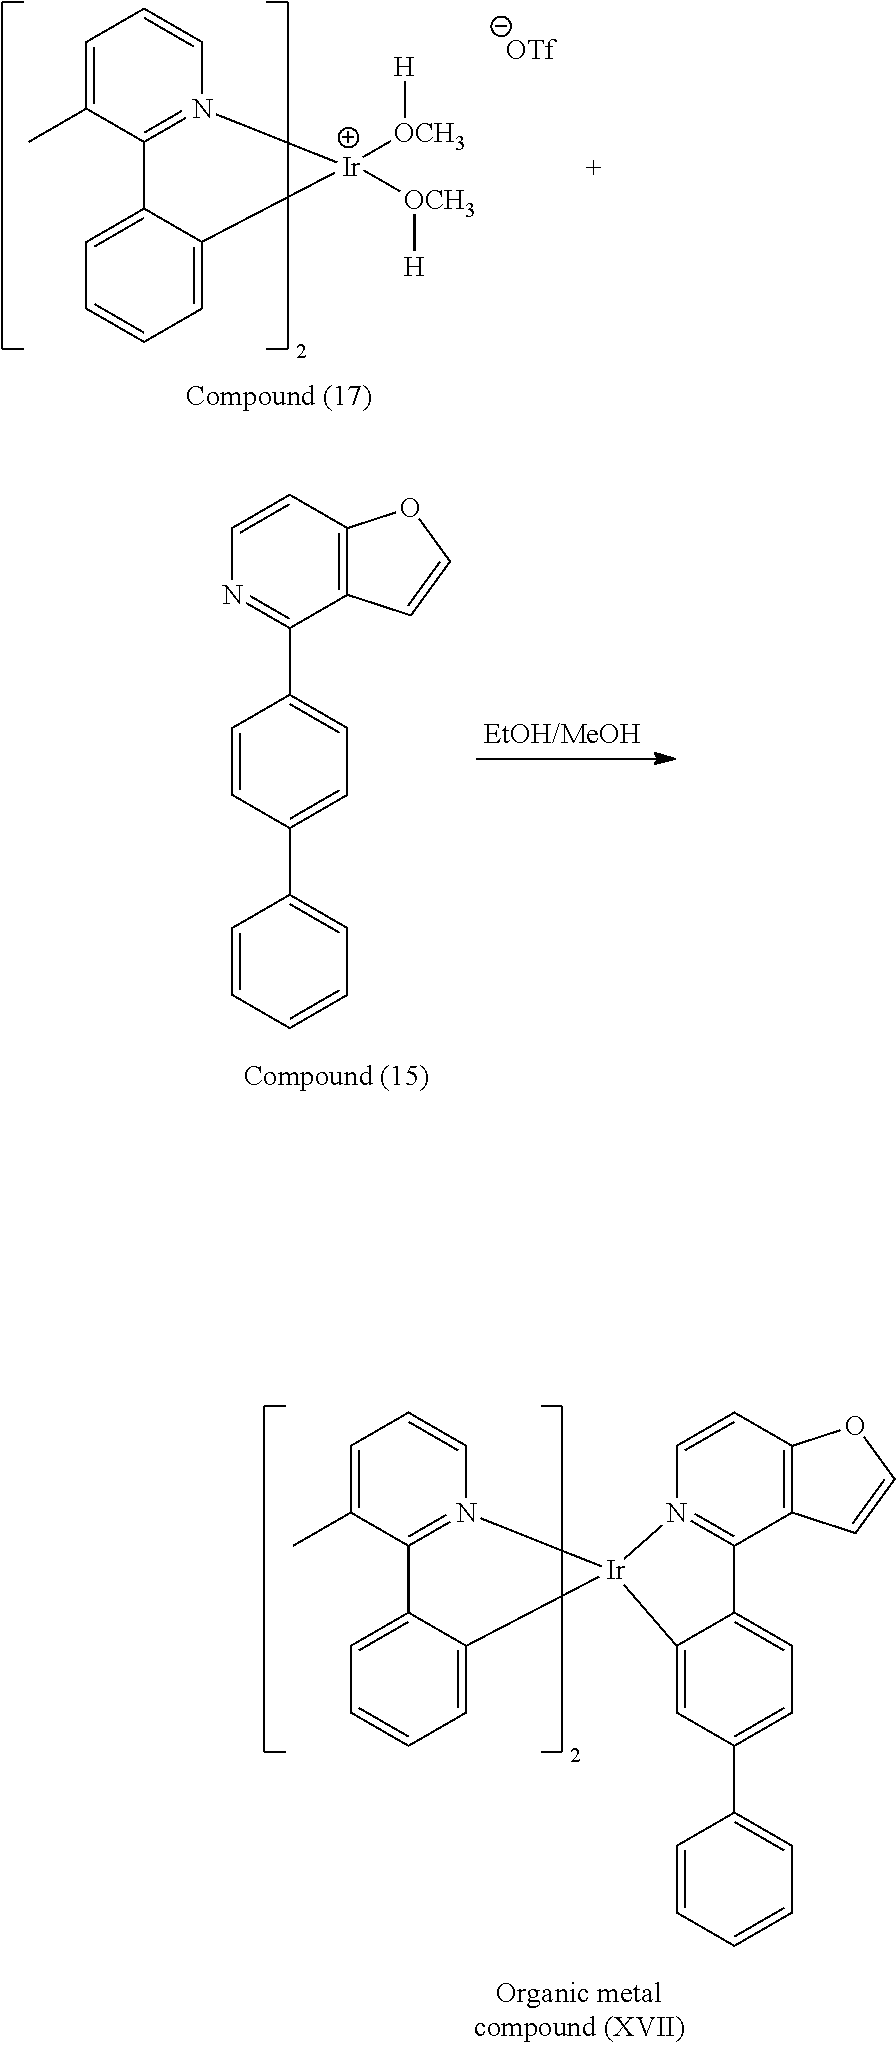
C12=C(C=CN=C1C1=CC=C(C3=CC=CC=C3)C=C1)OC=C2.C1=C(C)C2=N(C=C1)[Ir]([OCH3][H])([OCH3][H])C1=CC=CC=C21.C1=C(C)C2=N(C=C1)[Ir]1(C3=CC=CC=C23)N2=C(C3=C(C=C2)OC=C3)C2=CC=C(C3=CC=CC=C3)C=C21
